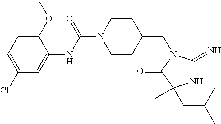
C1(Cl)=CC=C(OC)C(NC(N2CCC(CN3C(=N)NC(CC(C)C)(C)C3=O)CC2)=O)=C1
